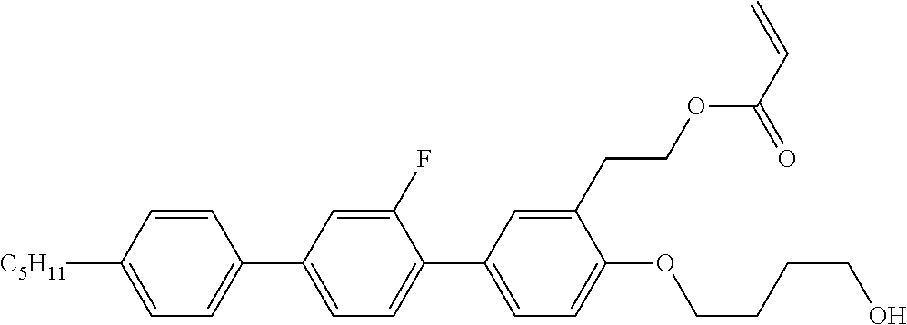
C1=CC([C5H11])=CC=C1C1=CC=C(C2=CC=C(OCCCCO)C(CCOC(C=C)=O)=C2)C(F)=C1
